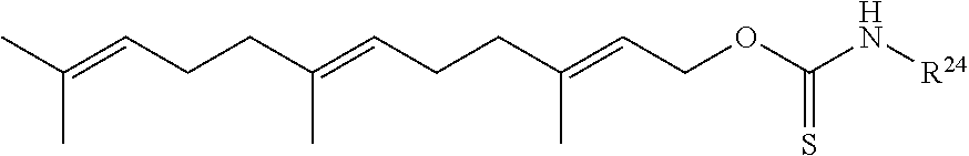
CC(=CCCC(=CCCC(=CCOC(N[R24])=S)C)C)C
